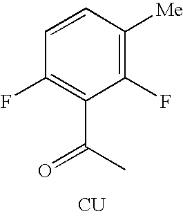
C1=CC([Me])=C(F)C(C(C)=O)=C1F.[CU]
